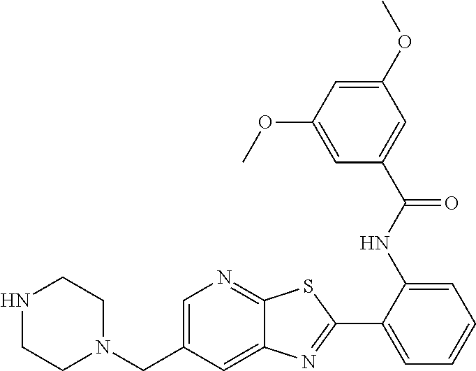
C1(NC(=O)C2=CC(OC)=CC(OC)=C2)=CC=CC=C1C1=NC2=CC(CN3CCNCC3)=CN=C2S1
